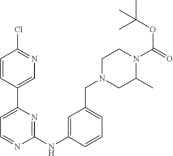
C1=CC(C2=CC=NC(NC3=CC(CN4CC(C)N(C(=O)OC(C)(C)C)CC4)=CC=C3)=N2)=CN=C1Cl
